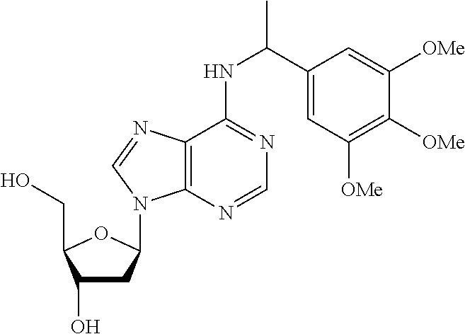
C1(O)CC(N2C3=C(C(NC(C4=CC([OMe])=C([OMe])C([OMe])=C4)C)=NC=N3)N=C2)OC1CO
